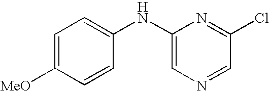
C1=C([MeO])C=CC(NC2=CN=CC(Cl)=N2)=C1
